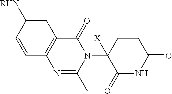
C1=C([RHN])C=CC2=C1C(=O)N(C1([X])C(=O)NC(=O)CC1)C(C)=N2
